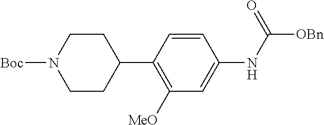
C1([MeO])=C(C2CCN([Boc])CC2)C=CC(NC([OBn])=O)=C1
